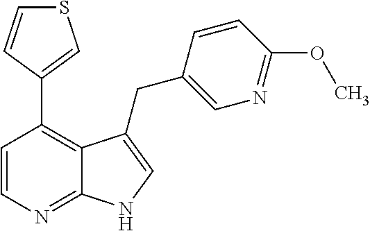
C1=CN=C2C(=C1C1=CSC=C1)C(CC1=CN=C(OC)C=C1)=CN2
